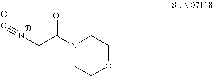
N1(C(C[N+]#[C-])=O)CCOCC1
